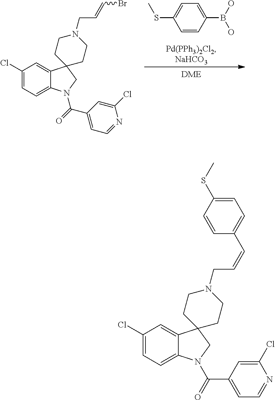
C1=CC(B(O)O)=CC=C1SC.BrC=CCN1CCC2(CC1)C1=CC(Cl)=CC=C1N(C(C1=CC=NC(Cl)=C1)=O)C2.C(=CCN1CCC2(CC1)C1=CC(Cl)=CC=C1N(C(C1=CC=NC(Cl)=C1)=O)C2)C1=CC=C(SC)C=C1
